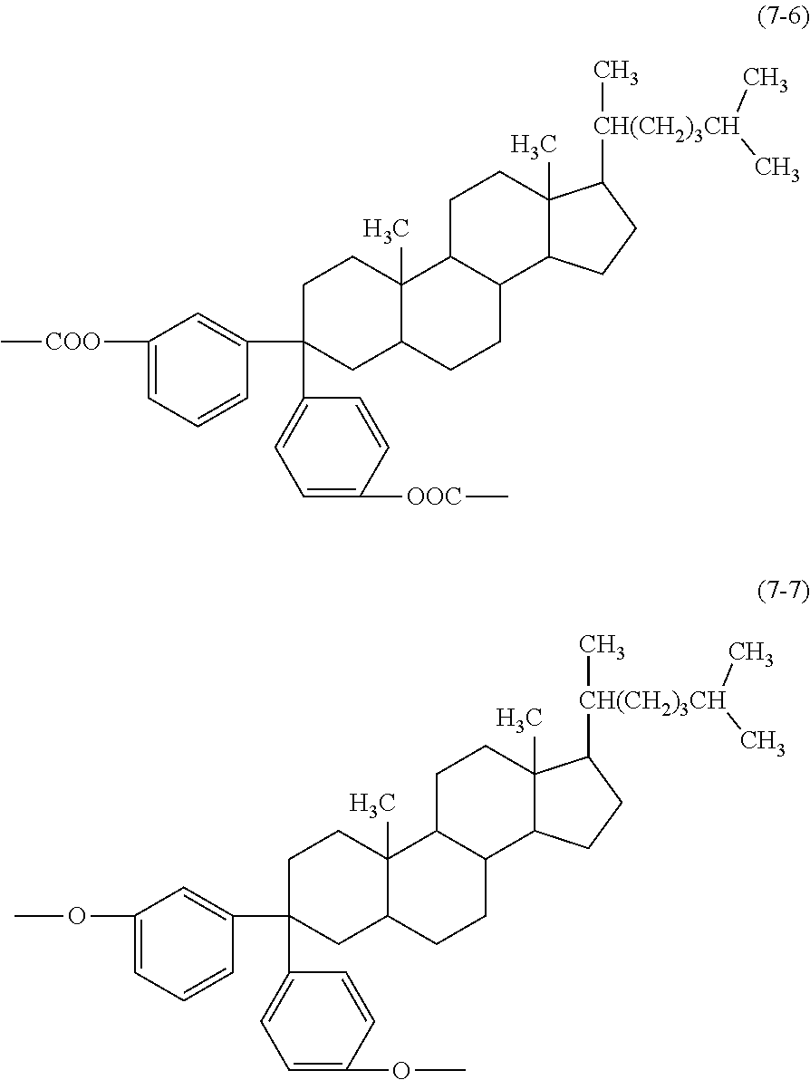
C1([COO]C)=CC=CC(C2(C3=CC=C([OOC]C)C=C3)CCC3(C)C(C2)CCC2C3CCC3(C)C2CCC3[CH(CH2)3CH](C)(C)C)=C1.C1(OC)=CC=CC(C2(C3=CC=C(OC)C=C3)CCC3(C)C(C2)CCC2C3CCC3(C)C2CCC3[CH(CH2)3CH](C)(C)C)=C1
